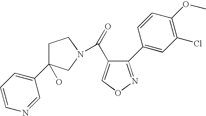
C1C(C2=CC=CN=C2)(O)CN(C(=O)C2=CON=C2C2=CC(Cl)=C(OC)C=C2)C1
